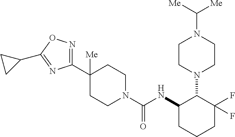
C1(C2([Me])CCN(C(NC3CCCC(F)(F)C3N3CCN(C([Me])[Me])CC3)=O)CC2)=NOC(C2CC2)=N1
